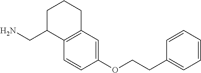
C1C(CN)C2=C(CC1)C=C(OCCC1=CC=CC=C1)C=C2
